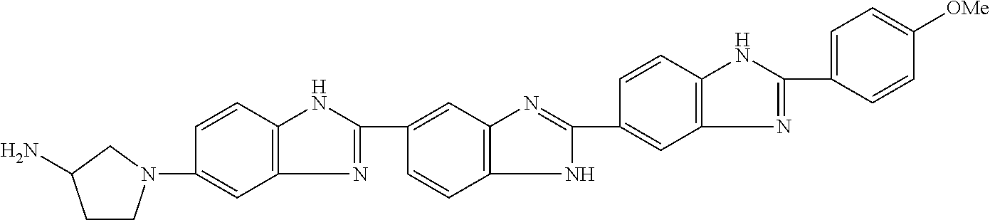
C1=C(N2CCC(N)C2)C=CC2=C1N=C(C1=CC3=C(C=C1)NC(C1=CC4=C(C=C1)NC(C1=CC=C([OMe])C=C1)=N4)=N3)N2
